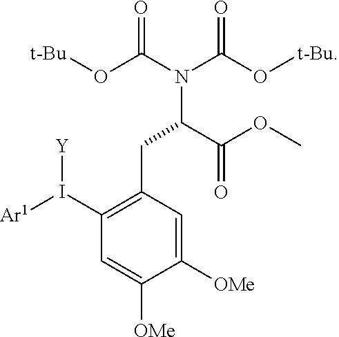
N(C(C(OC)=O)CC1=C(I([Ar1])[Y])C=C([OMe])C([OMe])=C1)(C(O[t-Bu])=O)C(O[t-Bu])=O
